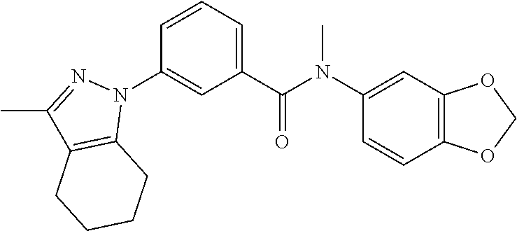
C1(N(C(C2=CC=CC(N3C4=C(C(C)=N3)CCCC4)=C2)=O)C)=CC2=C(C=C1)OCO2
